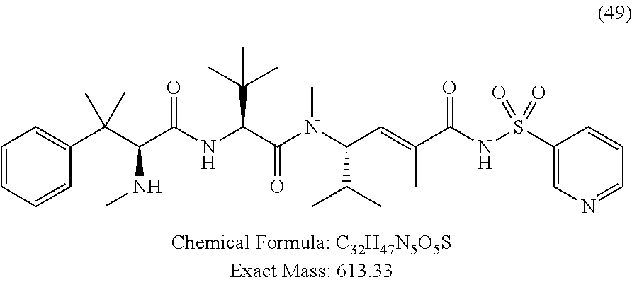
C1=CC=C(C(C(C(NC(C(N(C(C=C(C(NS(C2=CN=CC=C2)(=O)=O)=O)C)C(C)C)C)=O)C(C)(C)C)=O)NC)(C)C)C=C1
